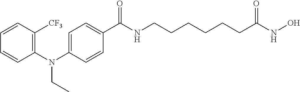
C1(N(C2=CC=C(C(NCCCCCCC(NO)=O)=O)C=C2)CC)=C([CF3])C=CC=C1
